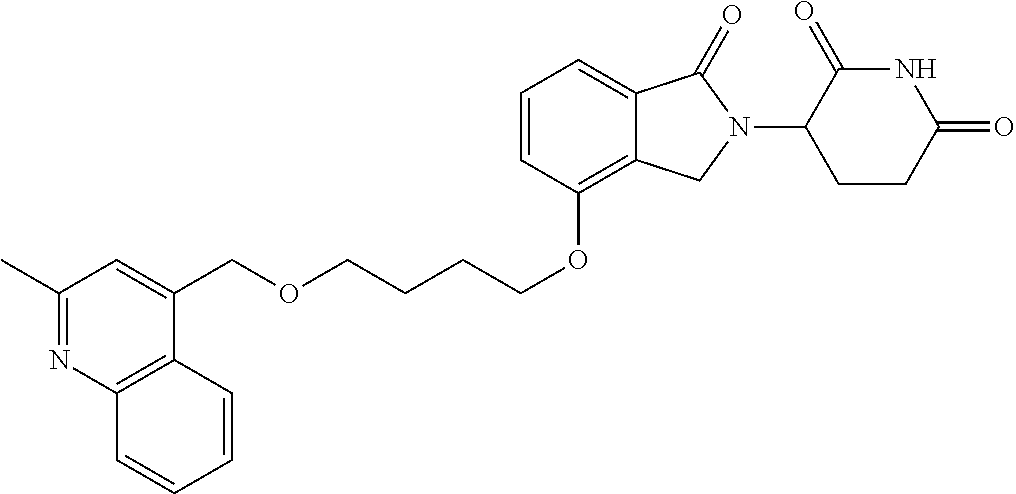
C(OCCCCOC1=C2C(=CC=C1)C(=O)N(C1C(=O)NC(=O)CC1)C2)C1=CC(C)=NC2=C1C=CC=C2
